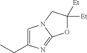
C1=C(CC)N=C2N1CC([Et])([Et])O2
